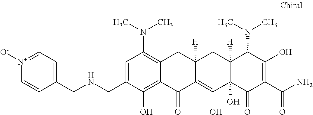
C1=C(CNCC2=CC=[N+]([O-])C=C2)C(O)=C2C(=C1N(C)C)CC1([H])C(=C(O)C3(O)C([H])(C1)C(N(C)C)C(O)=C(C(N)=O)C3=O)C2=O
